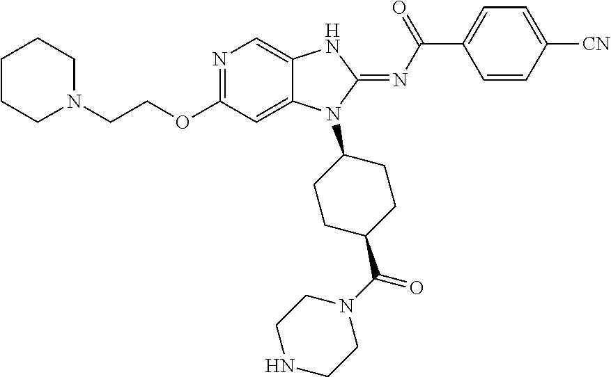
C1CCN(CCOC2=NC=C3C(=C2)N(C2CCC(C(N4CCNCC4)=O)CC2)C(=NC(C2=CC=C([CN])C=C2)=O)N3)CC1
